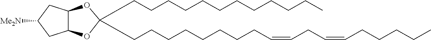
C12C(OC(CCCCCCCCCCCC)(CCCCCCCCC=CCC=CCCCCC)O1)CC([Me2N])C2
